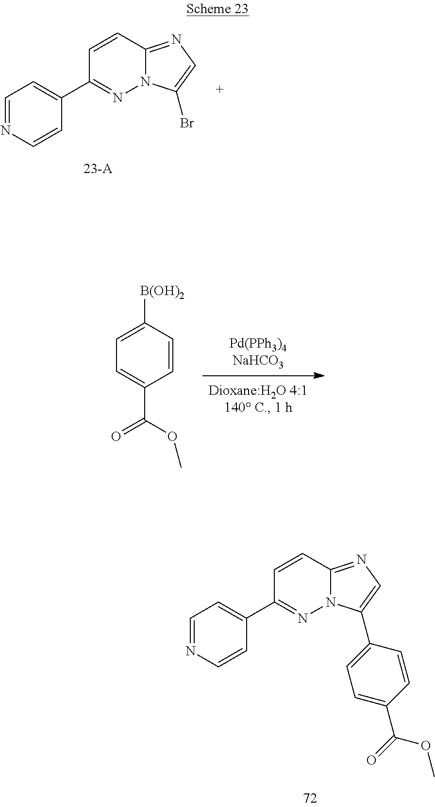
C1=NC=CC(C2=NN3C(=NC=C3C3=CC=C(C(=O)OC)C=C3)C=C2)=C1.C1=C(C(OC)=O)C=CC([B(OH)2])=C1.C1=NC=CC(C2=NN3C(=NC=C3Br)C=C2)=C1
